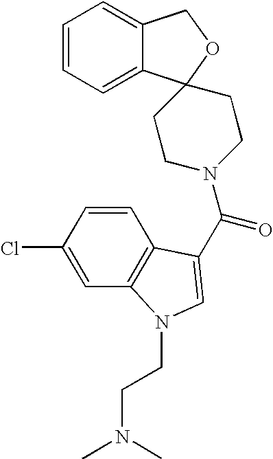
C1=CC=C2C(=C1)COC21CCN(C(=O)C2=CN(CCN(C)C)C3=C2C=CC(Cl)=C3)CC1
